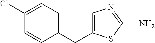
C1(Cl)=CC=C(CC2=CN=C(N)S2)C=C1
